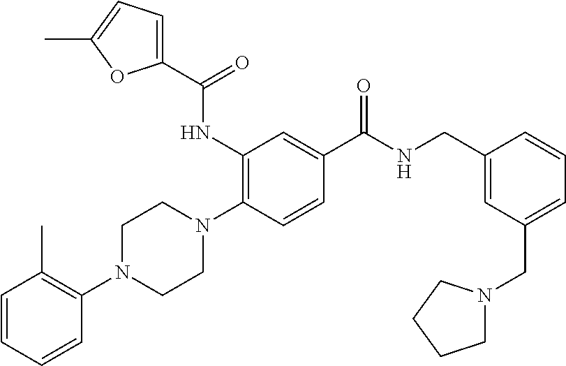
C1=CC=CC(N2CCN(C3=C(NC(C4=CC=C(C)O4)=O)C=C(C(NCC4=CC(CN5CCCC5)=CC=C4)=O)C=C3)CC2)=C1C
